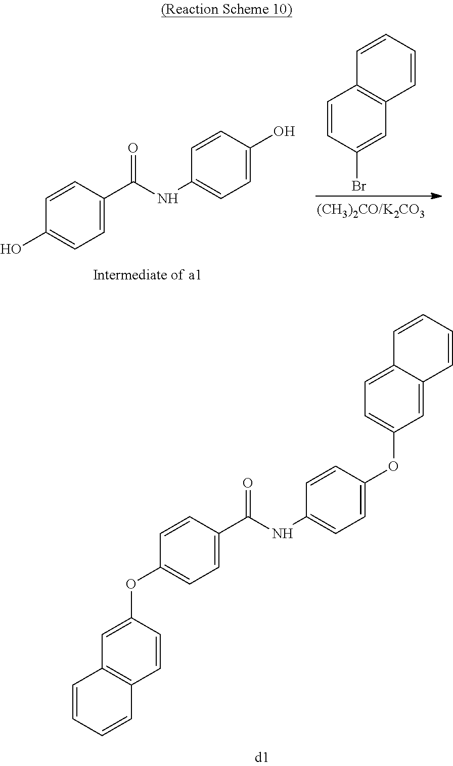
C1=CC(Br)=CC2=C1C=CC=C2.C1=C(O)C=CC(NC(C2=CC=C(O)C=C2)=O)=C1.C1=C(OC2=CC=C3C(=C2)C=CC=C3)C=CC(NC(C2=CC=C(OC3=CC4=C(C=C3)C=CC=C4)C=C2)=O)=C1
